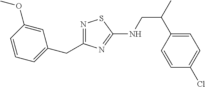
N1=C(CC2=CC=CC(OC)=C2)N=C(NCC(C2=CC=C(Cl)C=C2)C)S1
